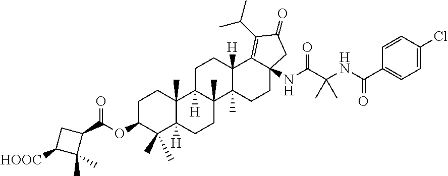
C1C(OC(=O)C2CC([HOOC])C2(C)C)C(C)(C)C2([H])C(C)(C1)C1([H])C(C)(CC2)C2(C)C([H])(CC1)C1=C(C(C)C)C(=O)CC1(NC(=O)C(C)(C)NC(=O)C1=CC=C(Cl)C=C1)CC2
